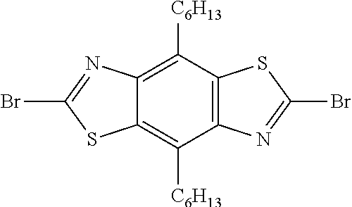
C12=C([C6H13])C3=C(C([C6H13])=C1N=C(Br)S2)SC(Br)=N3
